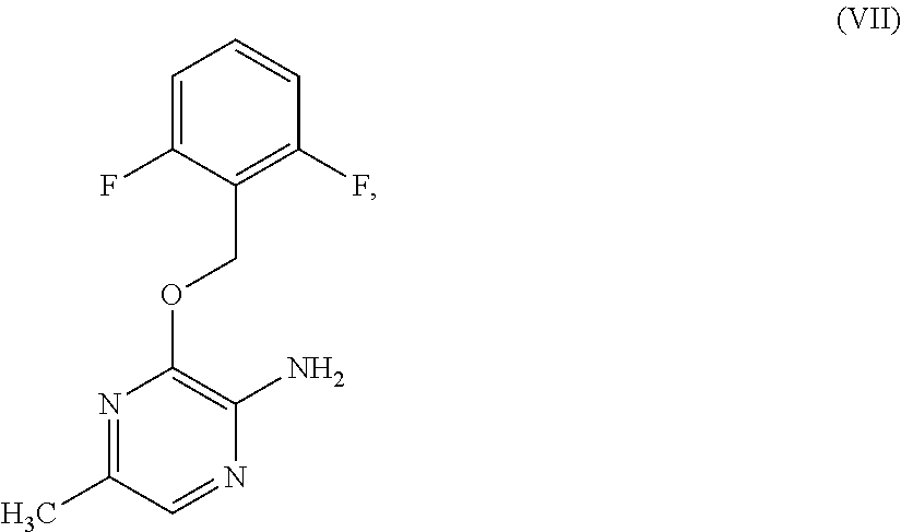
C1(COC2=C(N)N=CC(C)=N2)=C(F)C=CC=C1F
